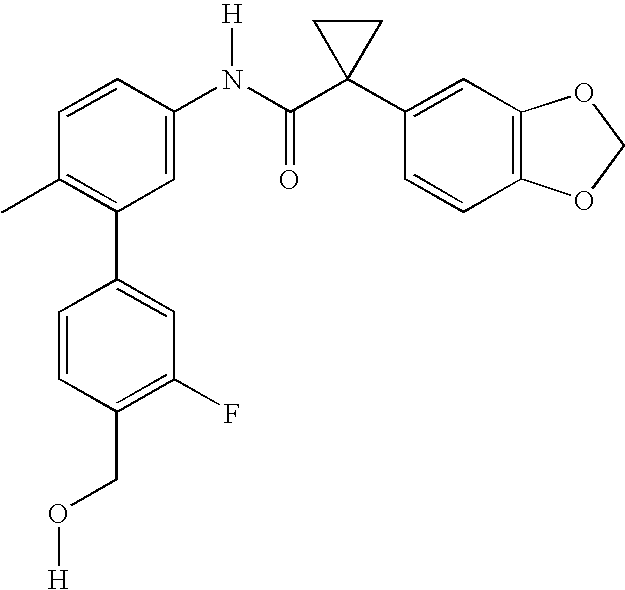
C1=CC(N(C(C2(C3=CC4=C(C=C3)OCO4)CC2)=O)[H])=CC(C2=CC(F)=C(CO[H])C=C2)=C1C
